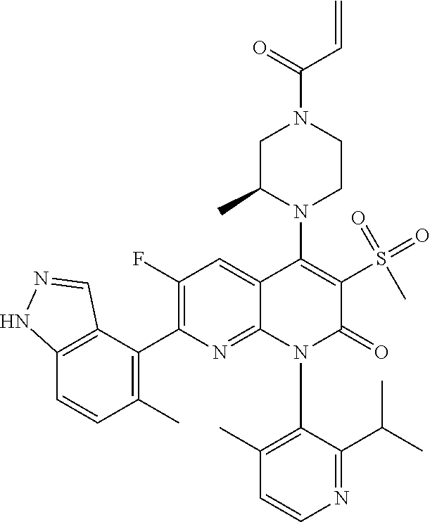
C12=C(C(C3=C(F)C=C4C(=N3)N(C3=C(C)C=CN=C3C(C)C)C(=O)C(S(C)(=O)=O)=C4N3CCN(C(=O)C=C)CC3C)=C(C)C=C1)C=NN2
